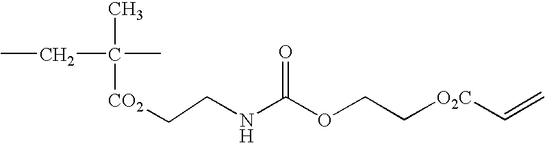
CC(C)(CC)[CO2]CCNC(OCC[O2C]C=C)=O
